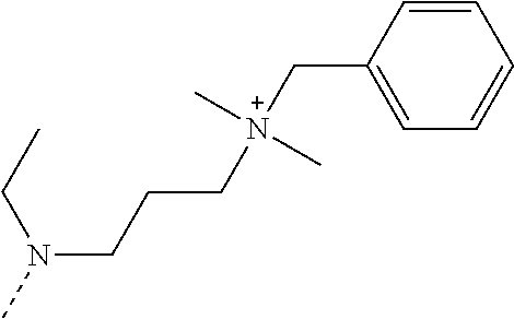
N(CCC[N+](CC1=CC=CC=C1)(C)C)(C)CC
